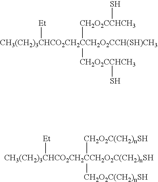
[CH3(CH2)3CHCO2CH2CCH2O2CCH(SH)CH3]([Et])([CH2O2CCHCH3]S)[CH2O2CCHCH3]S.[CH3(CH2)3CHCO2CH2CCH2O2C(CH2)nSH]([Et])([CH2O2C(CH2)nSH])[CH2O2C(CH2)nSH]
